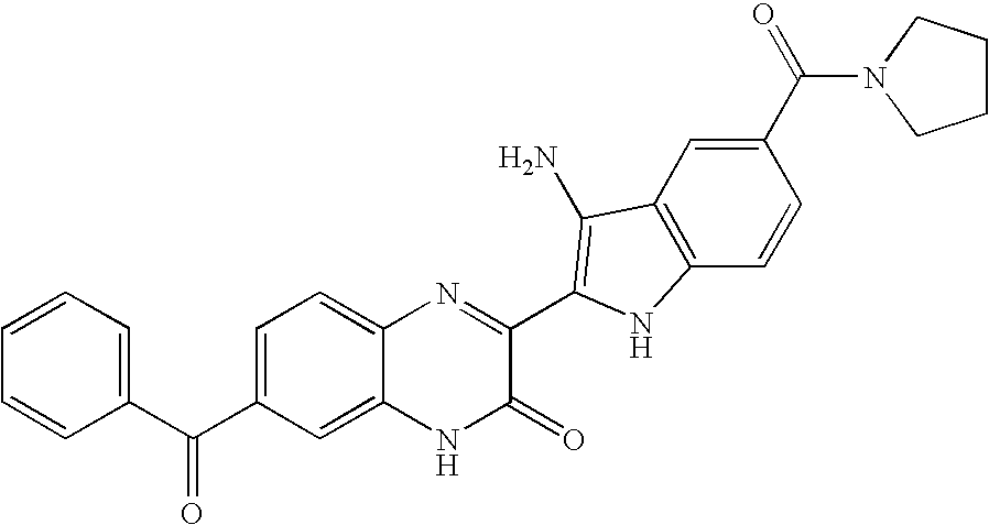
C1=C2C(=CC=C1C(C1=CC=CC=C1)=O)N=C(C1=C(N)C3=C(C=CC(C(=O)N4CCCC4)=C3)N1)C(=O)N2
